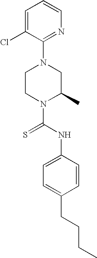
N1(C(NC2=CC=C(CCCC)C=C2)=S)C(C)CN(C2=NC=CC=C2Cl)CC1
